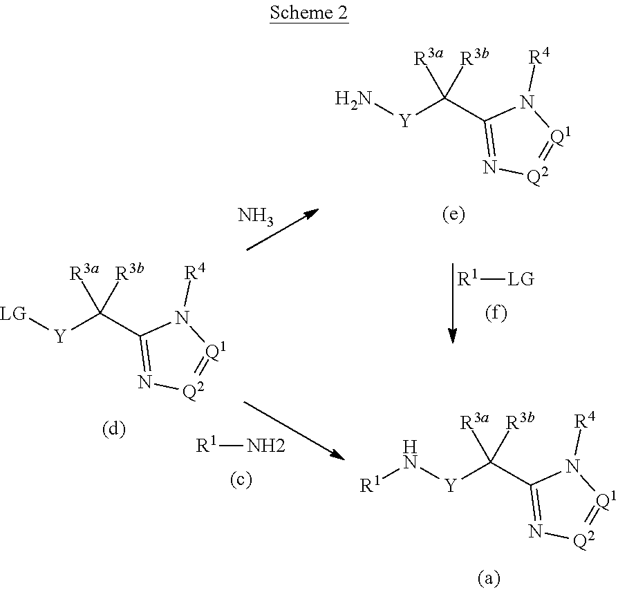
[R1]N[Y]C(C1=N[Q2]=[Q1]N1[R4])([R3a])[R3b].[LG][Y]C(C1=N[Q2]=[Q1]N1[R4])([R3a])[R3b].N[Y]C(C1=N[Q2]=[Q1]N1[R4])([R3a])[R3b].N.[R1]N.[R1][LG]
